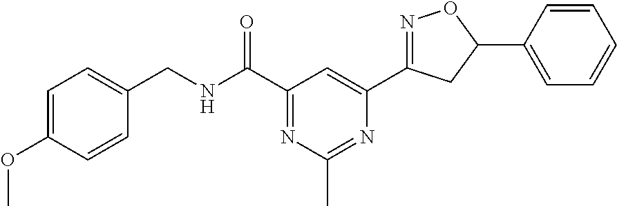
C1=C(OC)C=CC(CNC(C2=NC(C)=NC(C3=NOC(C4=CC=CC=C4)C3)=C2)=O)=C1
